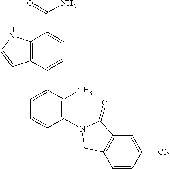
C12=C(C(C3=CC=CC(N4C(=O)C5=C(C=CC([CN])=C5)C4)=C3C)=CC=C1C(=O)N)C=CN2
